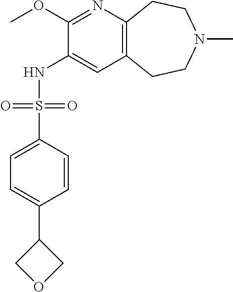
C12=C(CCN(C)CC1)C=C(NS(C1=CC=C(C3COC3)C=C1)(=O)=O)C(OC)=N2
